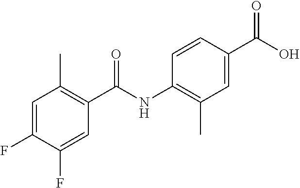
C1=C(F)C(F)=CC(C(NC2=C(C)C=C(C(O)=O)C=C2)=O)=C1C
